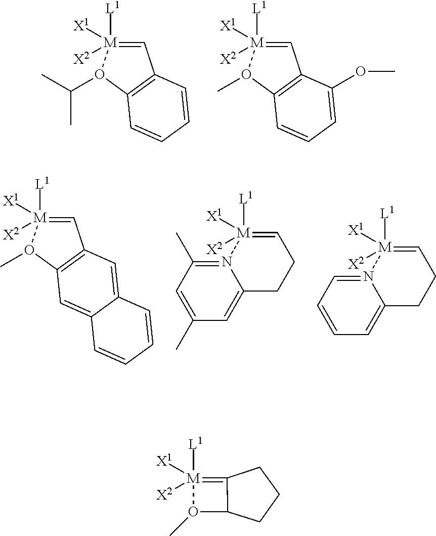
C1=[M]([L1])([X1])([X2])O(C(C)C)C2=C1C=CC=C2.C1=[M]([L1])([X1])([X2])O(C)C2=C1C(OC)=CC=C2.C1=[M]([L1])([X1])([X2])O(C)C2=C1C=C1C(=C2)C=CC=C1.C1=[M]([L1])([X1])([X2])N2=C(C)C=C(C)C=C2CC1.C1=[M]([L1])([X1])([X2])N2=CC=CC=C2CC1.C12=[M]([L1])([X1])([X2])O(C)C1CCC2
